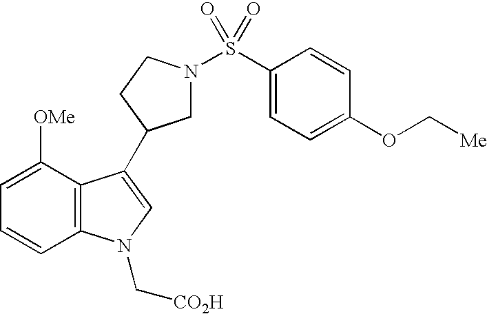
C1=CC2=C(C([OMe])=C1)C(C1CN(S(C3=CC=C(OC[Me])C=C3)(=O)=O)CC1)=CN2C[CO2H]
